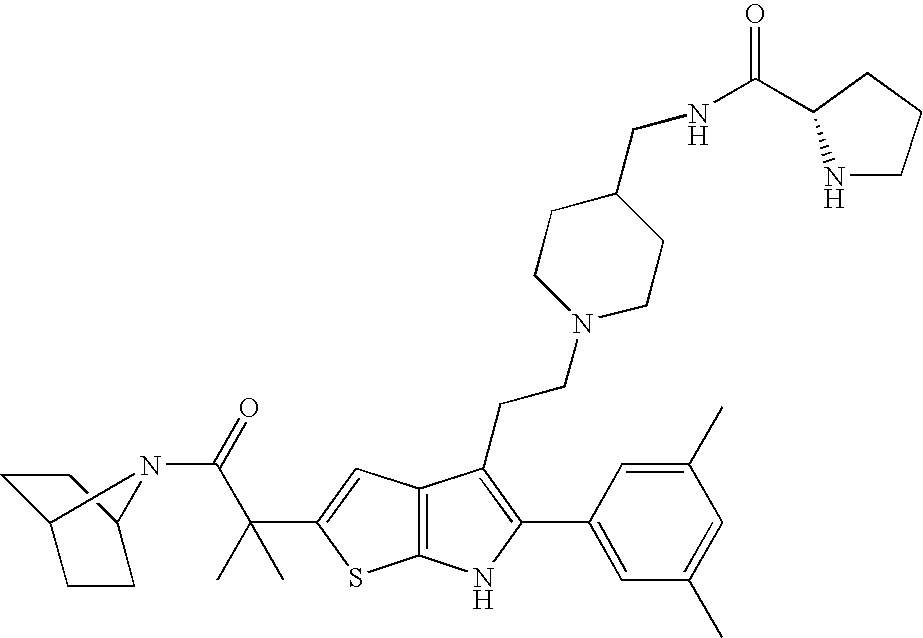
C12=C(C=C(C(C(=O)N3C4CCC3CC4)(C)C)S1)C(CCN1CCC(CNC(=O)C3NCCC3)CC1)=C(C1=CC(C)=CC(C)=C1)N2
